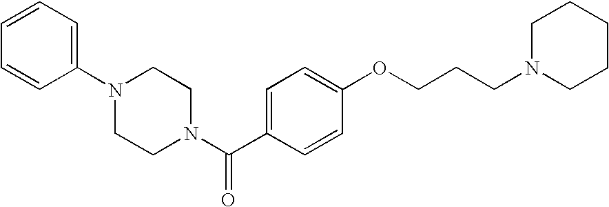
C1=CC=C(N2CCN(C(C3=CC=C(OCCCN4CCCCC4)C=C3)=O)CC2)C=C1
